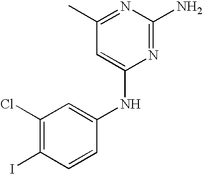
C1(Cl)=C(I)C=CC(NC2=CC(C)=NC(N)=N2)=C1
